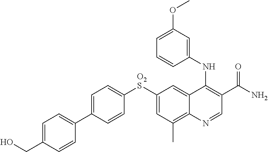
C1([O2S]C2=CC(C)=C3C(=C2)C(NC2=CC(OC)=CC=C2)=C(C(N)=O)C=N3)=CC=C(C2=CC=C(CO)C=C2)C=C1
